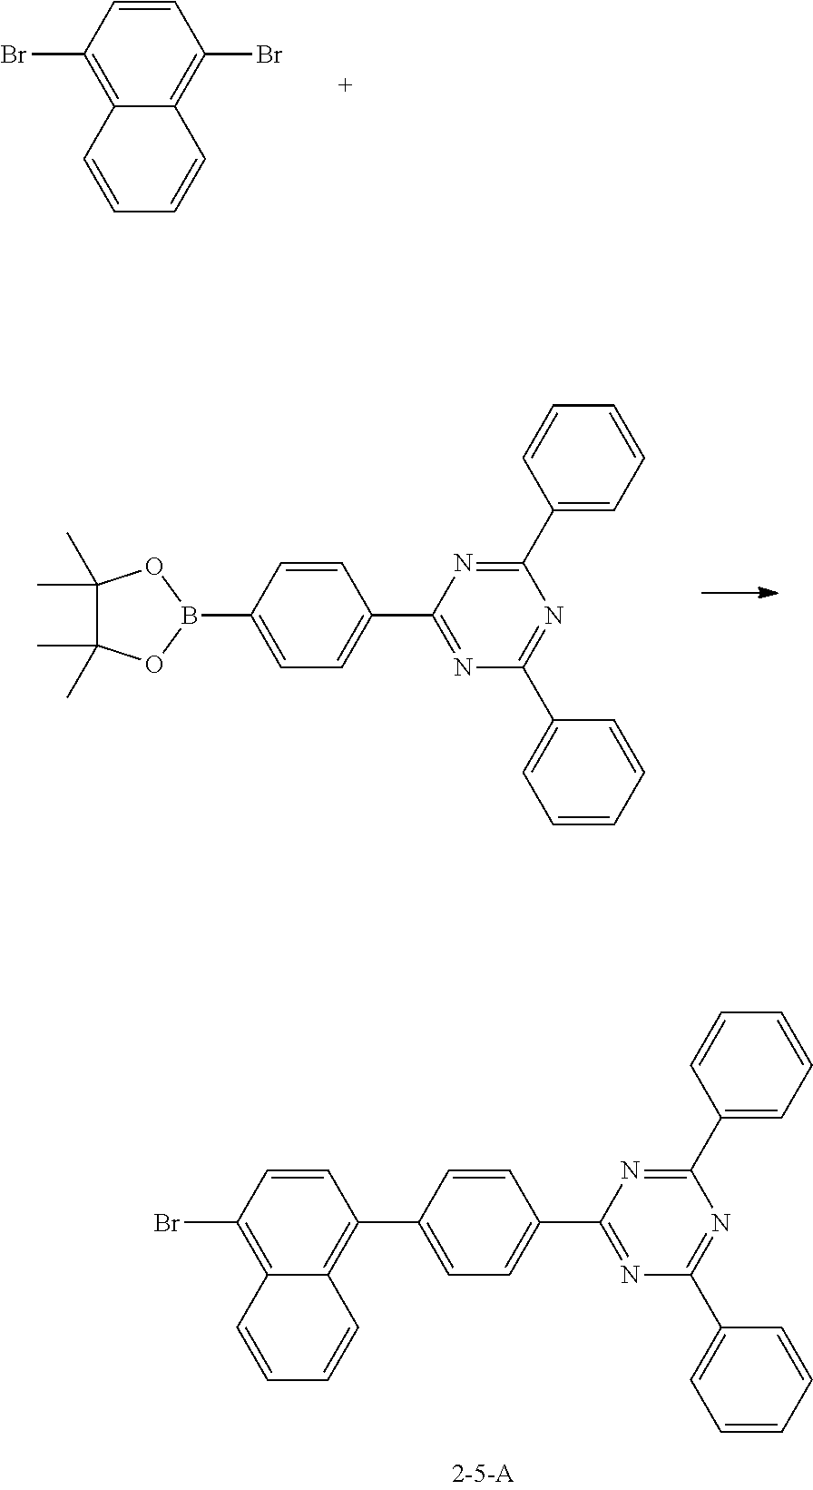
C1=C(C2=C3C(=C(Br)C=C2)C=CC=C3)C=CC(C2=NC(C3=CC=CC=C3)=NC(C3=CC=CC=C3)=N2)=C1.C12=C(Br)C=CC(Br)=C1C=CC=C2.C1=C(B2OC(C)(C)C(C)(C)O2)C=CC(C2=NC(C3=CC=CC=C3)=NC(C3=CC=CC=C3)=N2)=C1
